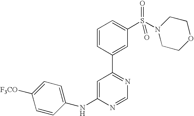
C1(NC2=CC(C3=CC(S(N4CCOCC4)(=O)=O)=CC=C3)=NC=N2)=CC=C([F3CO])C=C1
